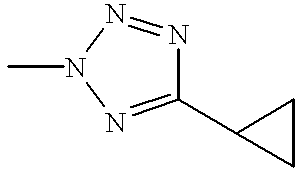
C1(C2CC2)=NN(C)N=N1
